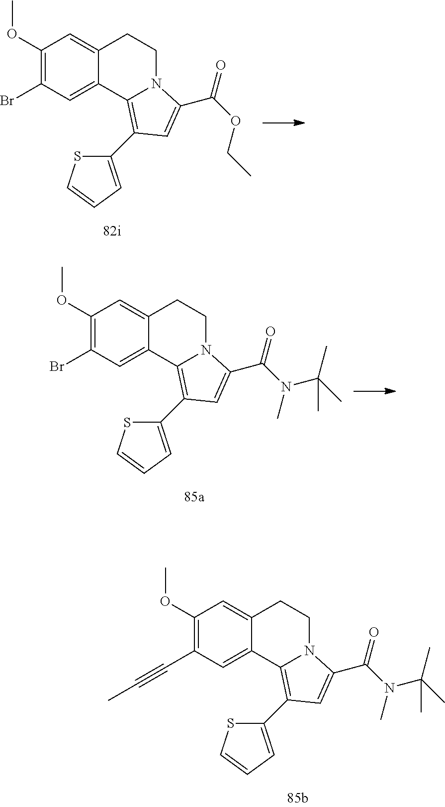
C1(OC)=C(Br)C=C2C(=C1)CCN1C2=C(C2=CC=CS2)C=C1C(OCC)=O.C1(OC)=C(Br)C=C2C(=C1)CCN1C2=C(C2=CC=CS2)C=C1C(N(C)C(C)(C)C)=O.C1(OC)=C(C#CC)C=C2C(=C1)CCN1C2=C(C2=CC=CS2)C=C1C(N(C)C(C)(C)C)=O
